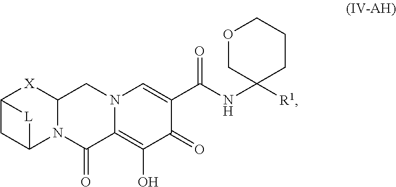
C12CC(N3C([X]1)CN1C(=C(O)C(=O)C(C(NC4([R1])CCCOC4)=O)=C1)C3=O)[L]2
